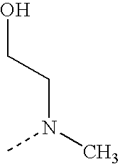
C(N(C)C)CO
